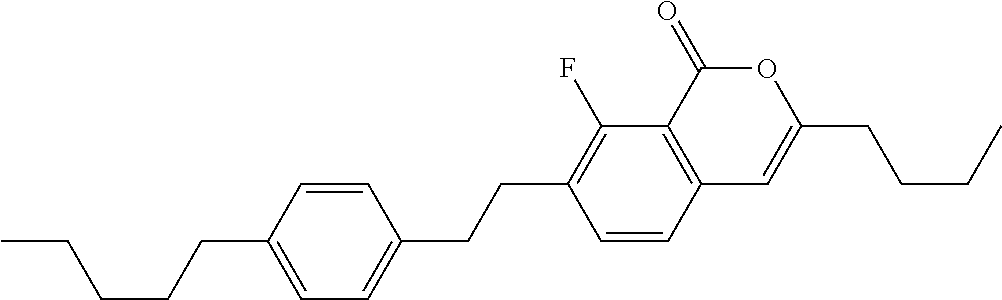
C12=C(C(=O)OC(CCCC)=C1)C(F)=C(CCC1=CC=C(CCCCC)C=C1)C=C2
